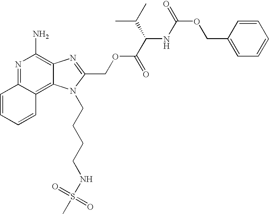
N1=C2C(=C3C(=C1N)N=C(COC(C(NC(OCC1=CC=CC=C1)=O)C(C)C)=O)N3CCCCNS(C)(=O)=O)C=CC=C2
